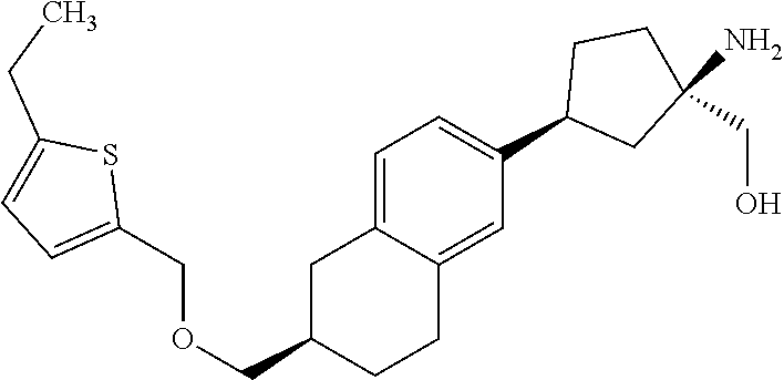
C1=C2C(=CC(C3CC(N)(CO)CC3)=C1)CCC(COCC1=CC=C(CC)S1)C2
